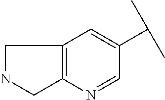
N1=CC(C(C)C)=CC2=C1CNC2
